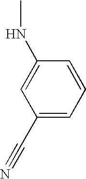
C1=C(NC)C=CC=C1C#N
